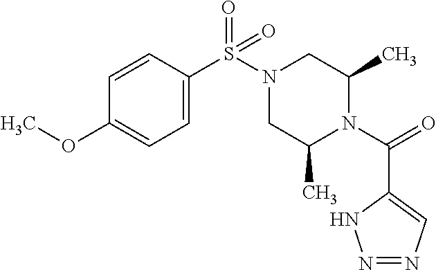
C1=CC(S(N2CC(C)N(C(=O)C3=CN=NN3)C(C)C2)(=O)=O)=CC=C1OC
